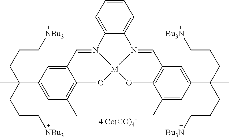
C12=CC=CC=C1N1=CC3=C(O[M]14OC1=C(C)C=C(C(CCC[NBu3])(CCC[NBu3])C)C=C1C=N24)C(C)=CC(C(CCC[Bu3N])(CCC[Bu3N])C)=C3.[4 Co(CO)4-]
